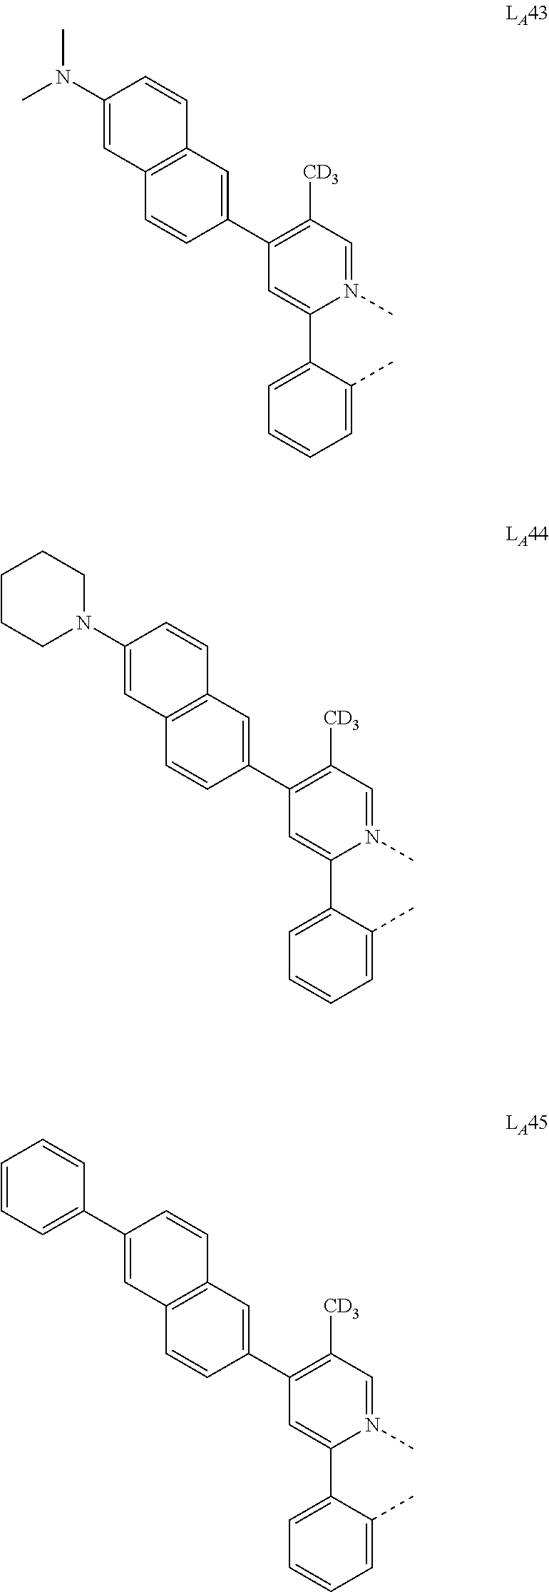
C1=C(C)C(C2=CC(C3=CC4=C(C=C3)C=C(N(C)C)C=C4)=C([CD3])C=N2C)=CC=C1.C1=C(C)C(C2=CC(C3=CC4=C(C=C3)C=C(N3CCCCC3)C=C4)=C([CD3])C=N2C)=CC=C1.C1=C(C)C(C2=CC(C3=CC4=C(C=C3)C=C(C3=CC=CC=C3)C=C4)=C([CD3])C=N2C)=CC=C1
